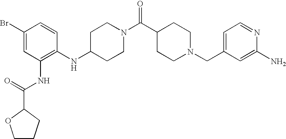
C1(NC2=C(NC(=O)C3CCCO3)C=C(Br)C=C2)CCN(C(C2CCN(CC3=CC=NC(N)=C3)CC2)=O)CC1
